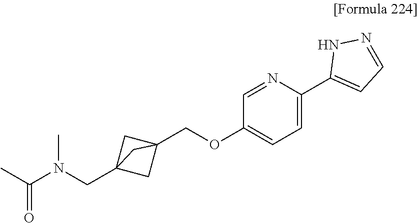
C1=C(C2=CC=NN2)N=CC(OCC23CC(CN(C(C)=O)C)(C2)C3)=C1
